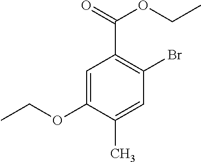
BrC1=C(C(=O)OCC)C=C(OCC)C(C)=C1
